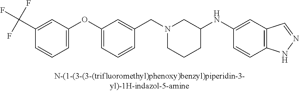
N1(CC2=CC(OC3=CC=CC(C(F)(F)F)=C3)=CC=C2)CCCC(NC2=CC3=C(C=C2)NN=C3)C1
